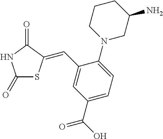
C1(=O)SC(=CC2=CC(C(O)=O)=CC=C2N2CC(N)CCC2)C(=O)N1
